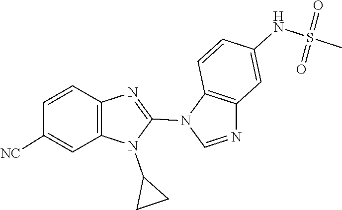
N1(C2CC2)C(N2C=NC3=C2C=CC(NS(=O)(C)=O)=C3)=NC2=C1C=C([NC])C=C2
